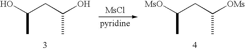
OC(CC(O)C)C.[MsCl].[MsO]C(CC([OMs])C)C
